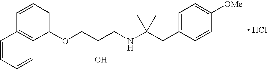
C1(OCC(CNC(CC2=CC=C([OMe])C=C2)(C)C)O)=CC=CC2=C1C=CC=C2.[ HCl]
